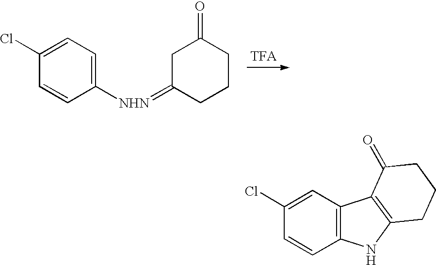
C1([NHN]=C2CC(=O)CCC2)=CC=C(Cl)C=C1.C12=C(C=C(Cl)C=C1)C1=C(N2)CCCC1=O
